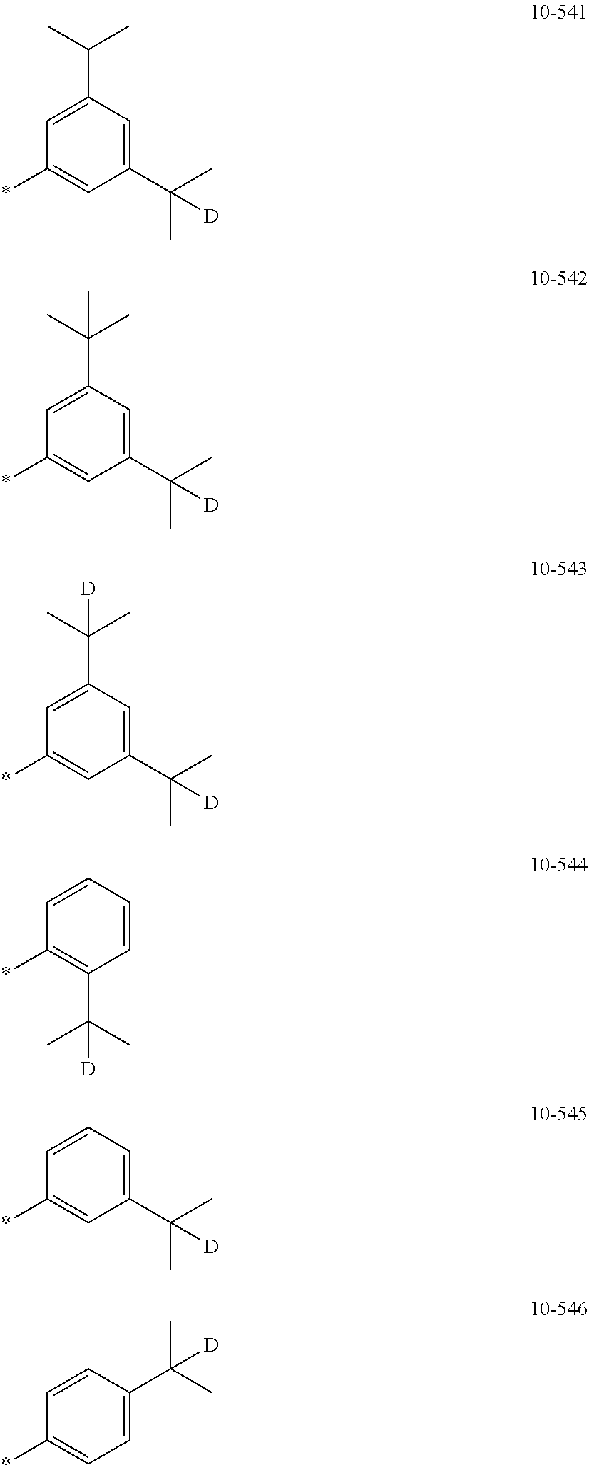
C1=C(C(C)C)C=C(C(C)(C)[D])C=C1*.C1=C(C(C)(C)C)C=C(C(C)(C)[D])C=C1*.C1=C(C(C)(C)[D])C=C(C(C)(C)[D])C=C1*.C1=CC=CC(C(C)(C)[D])=C1*.C1=CC=C(C(C)(C)[D])C=C1*.C1=CC(C(C)(C)[D])=CC=C1*
